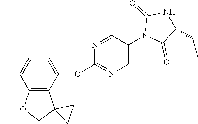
C12=C(C(C)=CC=C1OC1=NC=C(N3C(=O)C(CC)NC3=O)C=N1)OCC21CC1
